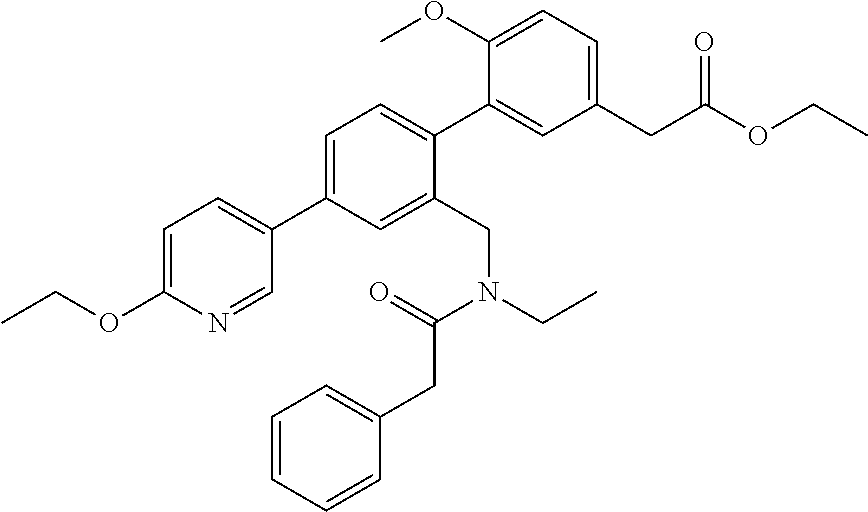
C1=C(C2=CC=C(OCC)N=C2)C=C(CN(CC)C(CC2=CC=CC=C2)=O)C(C2=CC(CC(OCC)=O)=CC=C2OC)=C1
